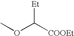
COC([COOEt])[Et]
